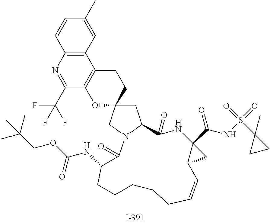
C1=CC2=C(C=C1C)C1=C(C(C(F)(F)F)=N2)OC2(CC1)CC1N(C2)C(=O)C(NC(OCC(C)(C)C)=O)CCCCCC=CC2C(C(NS(C3(C)CC3)(=O)=O)=O)(C2)NC1=O
